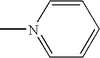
C1=N(C)C=CC=C1
